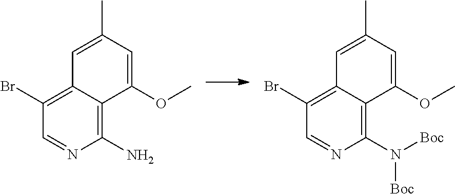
C1(Br)=C2C(=C(N)N=C1)C(OC)=CC(C)=C2.C1(Br)=C2C(=C(N([Boc])[Boc])N=C1)C(OC)=CC(C)=C2
